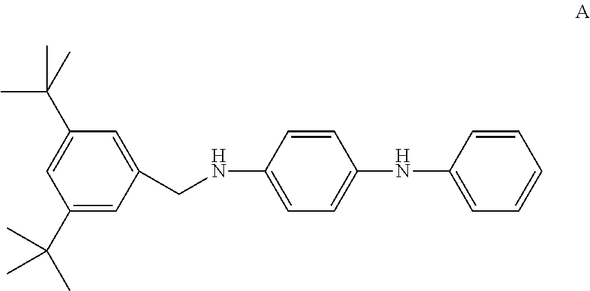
C1(C(C)(C)C)=CC(CNC2=CC=C(NC3=CC=CC=C3)C=C2)=CC(C(C)(C)C)=C1
